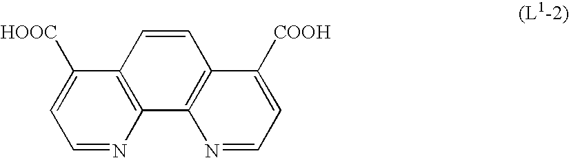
C1=NC2=C(C([HOOC])=C1)C=CC1=C2N=CC=C1[COOH]
